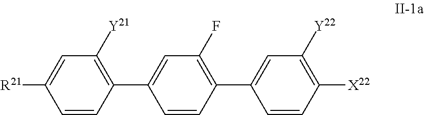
[R21]C1=CC([Y21])=C(C2=CC(F)=C(C3=CC([Y22])=C([X22])C=C3)C=C2)C=C1
